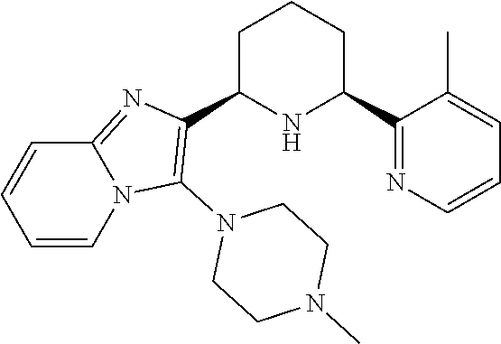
C1C(C2=C(N3CCN(C)CC3)N3C(=N2)C=CC=C3)NC(C2=NC=CC=C2C)CC1
